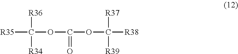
[R35]C(OC(OC([R38])([R37])[R39])=O)([R36])[R34]
